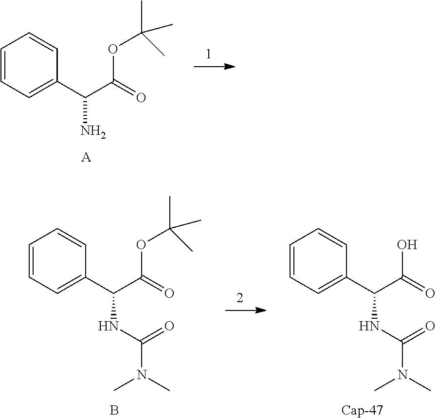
C1=CC=C(C(C(=O)OC(C)(C)C)N)C=C1.[A].C1=CC=C(C(C(=O)O)NC(N(C)C)=O)C=C1.[Cap-47].C1=CC=C(C(C(=O)OC(C)(C)C)NC(N(C)C)=O)C=C1.B
